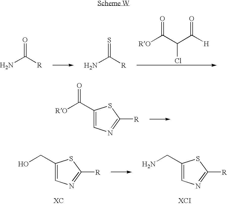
[RO]C(C(C([H])=O)Cl)=O.NC([R])=O.NC([R])=S.C1(C([RO])=O)=CN=C([R])S1.C1(CO)=CN=C([R])S1.C1(CN)=CN=C([R])S1
